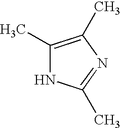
C1(C)=C(C)N=C(C)N1
